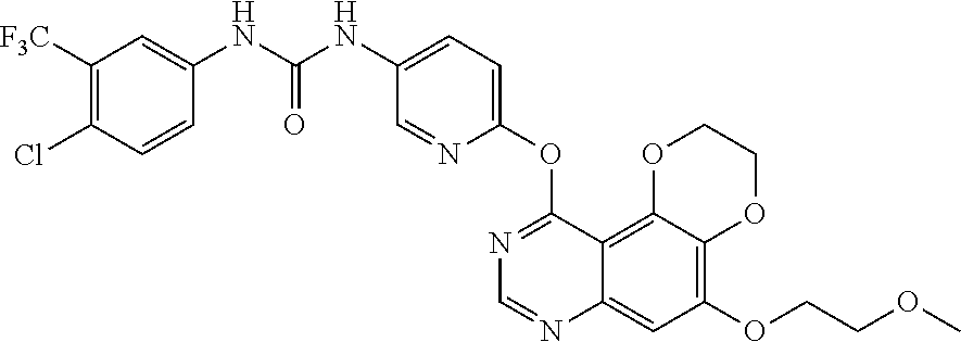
C12=C(OCCOC)C=C3C(=C1OCCO2)C(OC1=CC=C(NC(NC2=CC([F3C])=C(Cl)C=C2)=O)C=N1)=NC=N3
